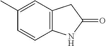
C1=CC2=C(C=C1C)CC(=O)N2
